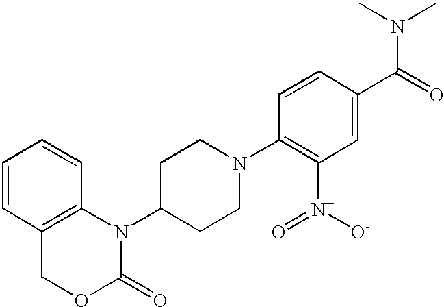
C1=CC2=C(C=C1)N(C1CCN(C3=C([N+]([O-])=O)C=C(C(=O)N(C)C)C=C3)CC1)C(=O)OC2
